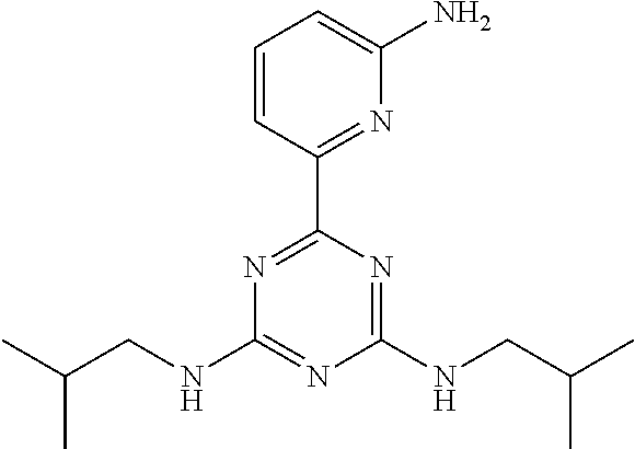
N1=C(C2=NC(N)=CC=C2)N=C(NCC(C)C)N=C1NCC(C)C
